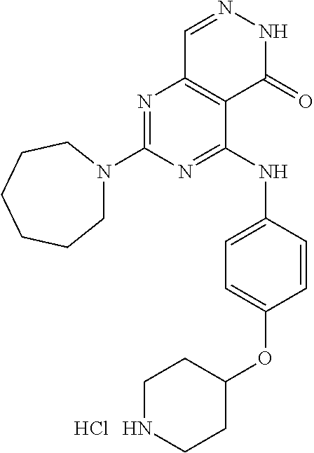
N1=C(N2CCCCCC2)N=C(NC2=CC=C(OC3CCNCC3)C=C2)C2=C1C=NNC2=O.Cl
